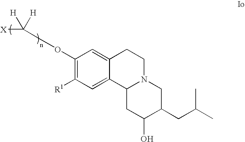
C12=CC([R1])=C(OCC([X])([H])[H])C=C1CCN1C2CC(O)C(CC(C)C)C1
